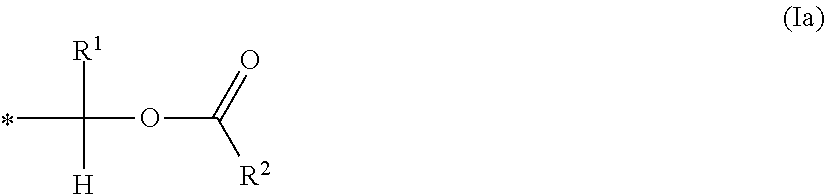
CC(OC([R2])=O)([R1])[H]
